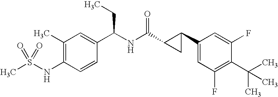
C1(C)=C(NS(C)(=O)=O)C=CC(C(CC)NC(=O)C2CC2C2=CC(F)=C(C(C)(C)C)C(F)=C2)=C1
